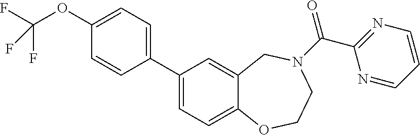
C1=C(OC(F)(F)F)C=CC(C2=CC=C3C(=C2)CN(C(C2=NC=CC=N2)=O)CCO3)=C1
